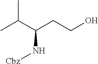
CC(C(CCO)N[Cbz])C
